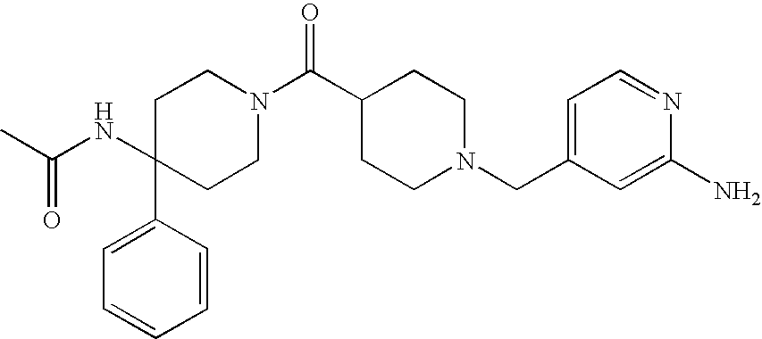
C1(NC(C)=O)(C2=CC=CC=C2)CCN(C(C2CCN(CC3=CC=NC(N)=C3)CC2)=O)CC1
